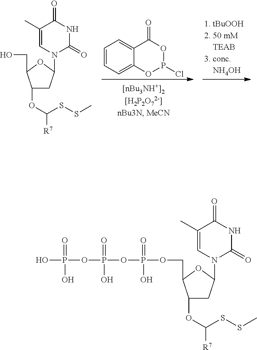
O(C1CC(N2C=C(C)C(=O)NC2=O)OC1CO)C([R7])SSC.C1=CC=C2C(=C1)C(=O)OP(Cl)O2.O(C1CC(N2C=C(C)C(=O)NC2=O)OC1COP(OP(OP(O)(=O)O)(=O)O)(=O)O)C([R7])SSC
